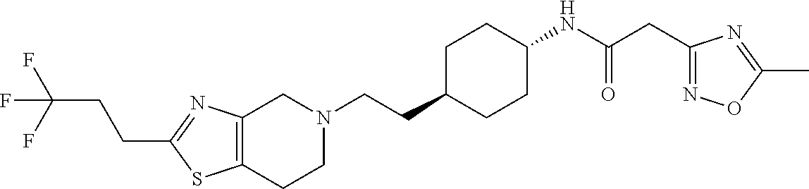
C12=C(CCN(CCC3CCC(NC(CC4=NOC(C)=N4)=O)CC3)C1)SC(CCC(F)(F)F)=N2
